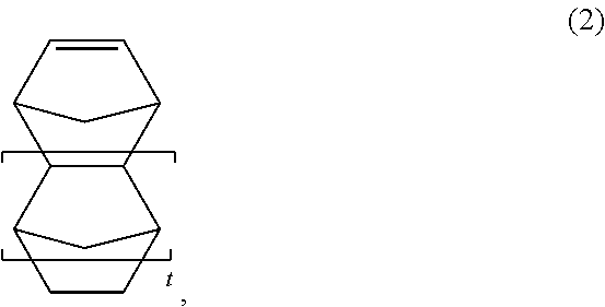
C1CC2C3C(C1C2)C1C=CC3C1
